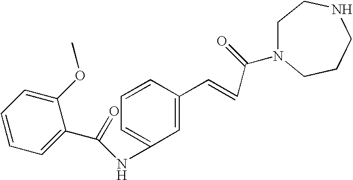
C1=CC=C(OC)C(C(=O)NC2=CC=CC(C=CC(=O)N3CCNCCC3)=C2)=C1
